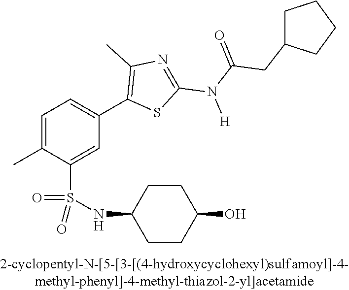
C1=C(C)C(S(NC2CCC(O)CC2)(=O)=O)=CC(C2=C(C)N=C(N(C(=O)CC3CCCC3)[H])S2)=C1
